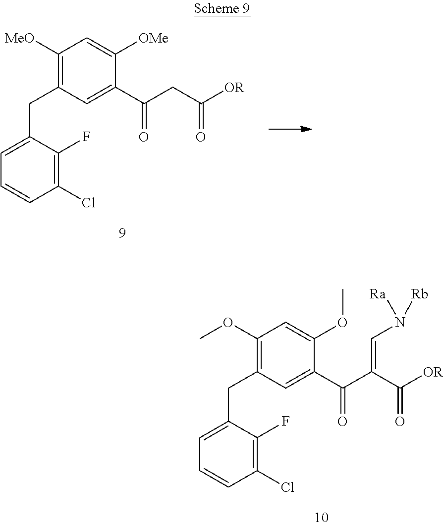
C1(Cl)=C(F)C(CC2=C([MeO])C=C([OMe])C(C(CC([OR])=O)=O)=C2)=CC=C1.C1(Cl)=C(F)C(CC2=C(OC)C=C(OC)C(C(C(C([OR])=O)=CN([Ra])[Rb])=O)=C2)=CC=C1
